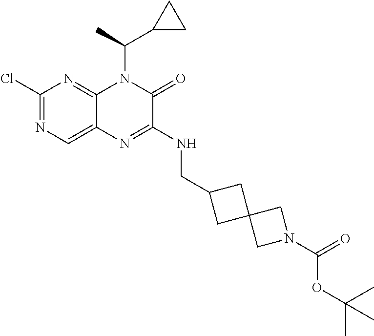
C1(Cl)=NC=C2C(=N1)N(C(C)C1CC1)C(=O)C(NCC1CC3(C1)CN(C(=O)OC(C)(C)C)C3)=N2
